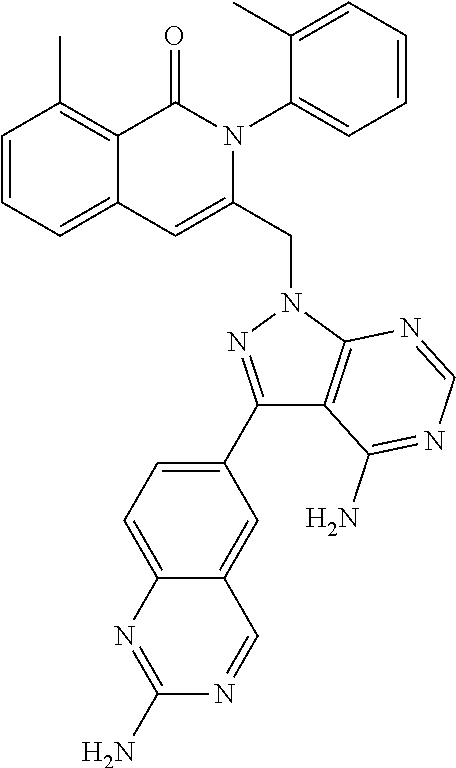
C1=CC=C2C(=C1C)C(=O)N(C1=CC=CC=C1C)C(CN1C3=C(C(N)=NC=N3)C(C3=CC=C4C(=C3)C=NC(N)=N4)=N1)=C2
